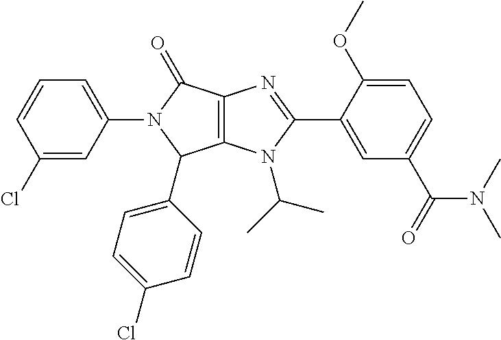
C12=C(N(C(C)C)C(C3=CC(C(=O)N(C)C)=CC=C3OC)=N1)C(C1=CC=C(Cl)C=C1)N(C1=CC=CC(Cl)=C1)C2=O
